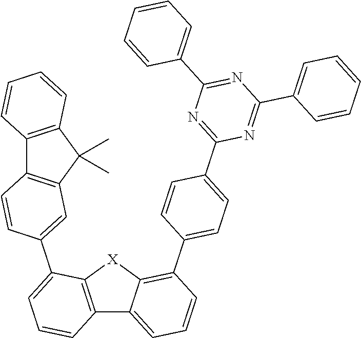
C12=C(C(C)(C)C3=C1C=CC(C1=CC=CC4=C1[X]C1=C(C5=CC=C(C6=NC(C7=CC=CC=C7)=NC(C7=CC=CC=C7)=N6)C=C5)C=CC=C41)=C3)C=CC=C2
